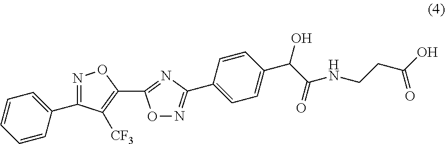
C1=CC=CC(C2=NOC(C3=NC(C4=CC=C(C(O)C(=O)NCCC(O)=O)C=C4)=NO3)=C2[CF3])=C1
